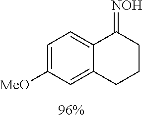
C1=C([OMe])C=C2C(=C1)C(=[NOH])CCC2
